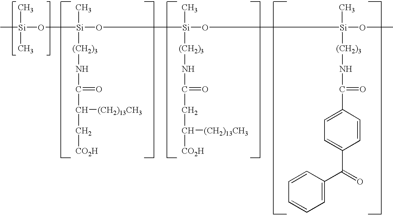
O([Si](C)([(CH2)3]NC(=O)C(C[CO2H])[(CH2)13CH3])O[Si](C)([(CH2)3]NC(=O)CC([CO2H])[(CH2)13CH3])O[Si](C)([(CH2)3]NC(=O)C1=CC=C(C(=O)C2=CC=CC=C2)C=C1)OC)[Si](C)(C)C
